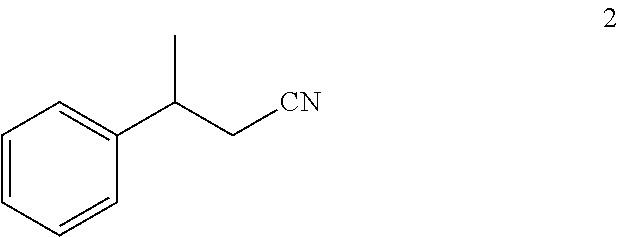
C1=CC=CC(C(C[CN])C)=C1
